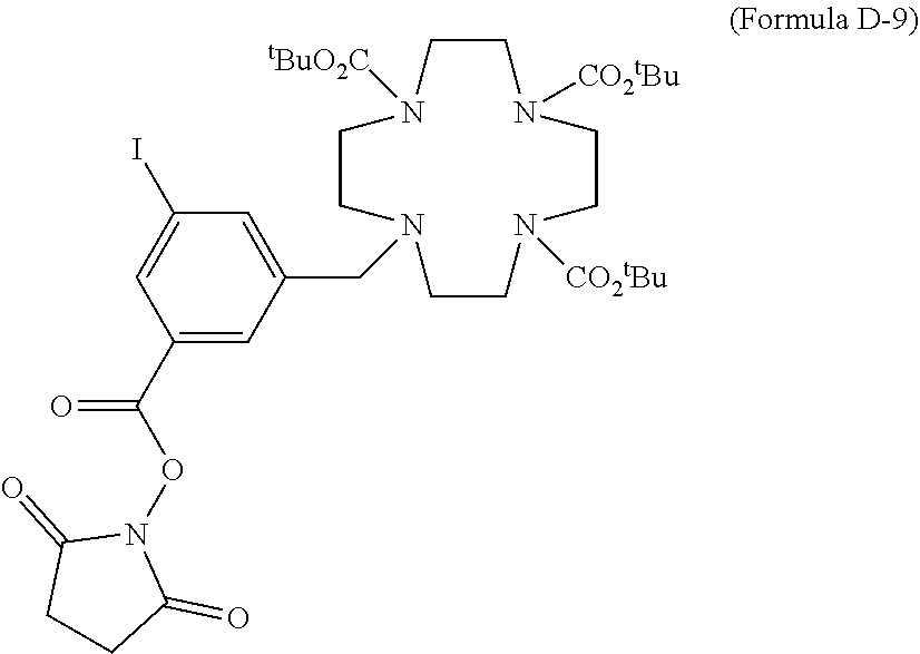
C1(C(ON2C(=O)CCC2=O)=O)=CC(CN2CCN([tBuO2C])CCN([CO2tBu])CCN([CO2tBu])CC2)=CC(I)=C1
